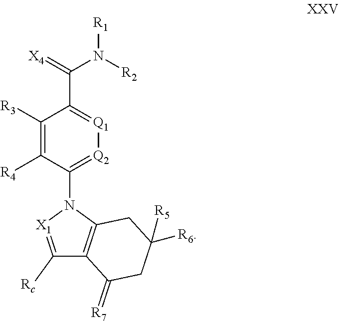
C1([R3])=C([R4])C(N2[X1]=C([Rc])C3=C2CC([R5])([R6])CC3=[R7])=[Q2][Q1]=C1C(=[X4])N([R2])[R1]
